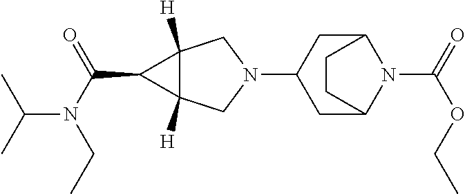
N1(C2CC3N(C(=O)OCC)C(C2)CC3)CC2([H])C([H])(C1)C2C(N(C(C)C)CC)=O
